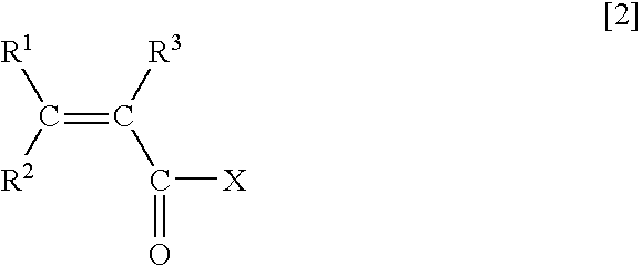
C(=C(C(=O)[X])[R3])([R1])[R2]
